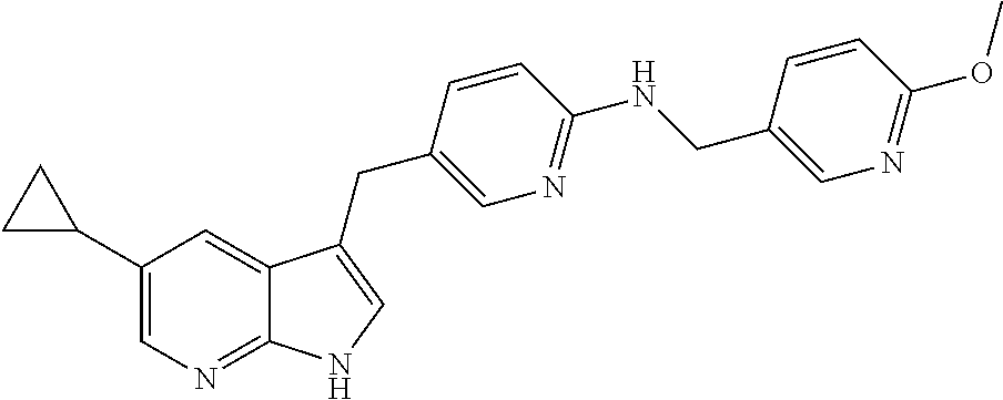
C1(C2CC2)=CN=C2C(=C1)C(CC1=CN=C(NCC3=CN=C(OC)C=C3)C=C1)=CN2
